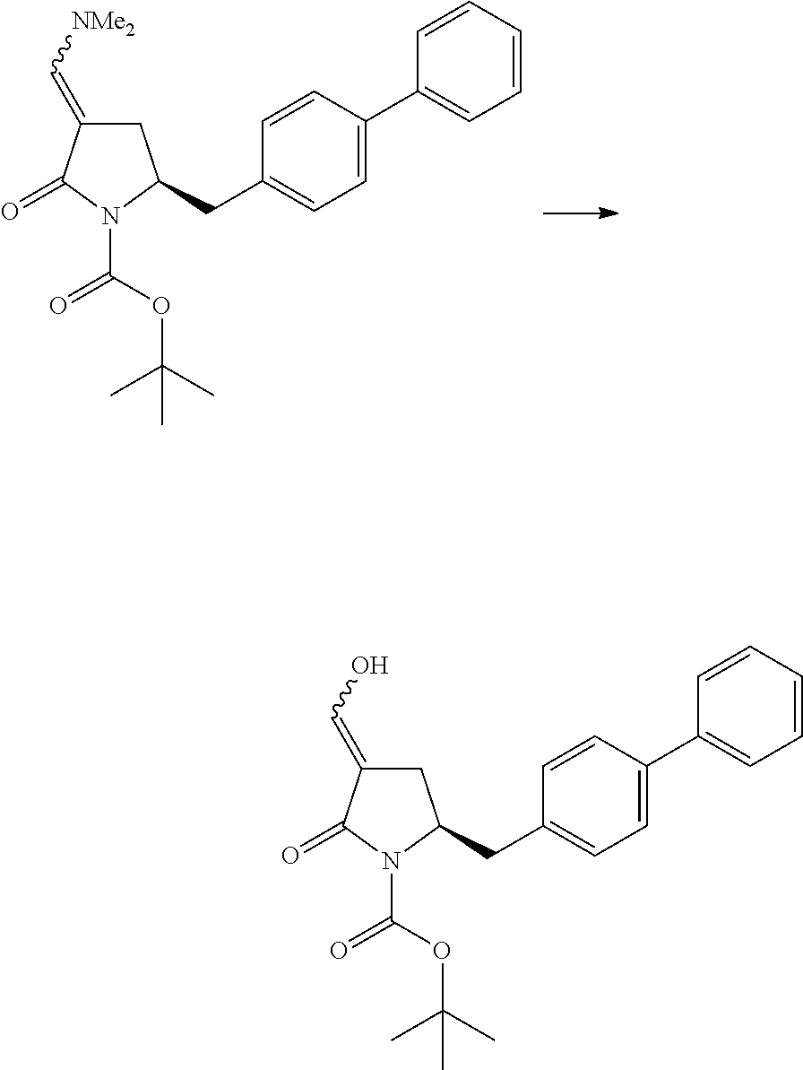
C1C(=C[NMe2])C(=O)N(C(OC(C)(C)C)=O)C1CC1=CC=C(C2=CC=CC=C2)C=C1.C1C(=CO)C(=O)N(C(OC(C)(C)C)=O)C1CC1=CC=C(C2=CC=CC=C2)C=C1
